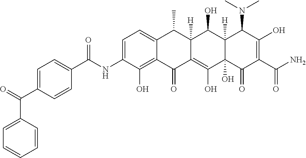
C1=C(NC(C2=CC=C(C(C3=CC=CC=C3)=O)C=C2)=O)C(O)=C2C(=C1)C(C)C1([H])C(=C(O)C3(O)C([H])(C1O)C(N(C)C)C(O)=C(C(N)=O)C3=O)C2=O
